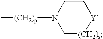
C1N([(CH2)p]C)C[(CH2)s][Y]C1
